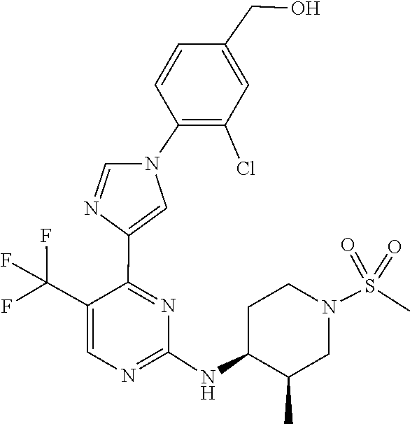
C1(NC2C(C)CN(S(=O)(=O)C)CC2)=NC=C(C(F)(F)F)C(C2=CN(C3=C(Cl)C=C(CO)C=C3)C=N2)=N1
